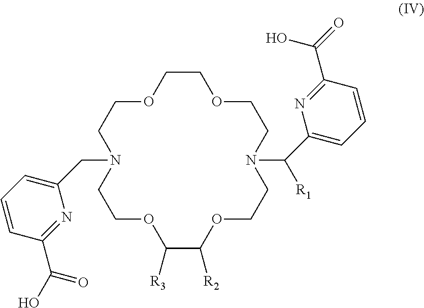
C1=CC(C(O)=O)=NC(CN2CCOC([R3])C([R2])OCCN(C([R1])C3=CC=CC(C(O)=O)=N3)CCOCCOCC2)=C1
